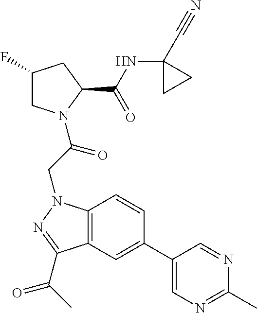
C1(F)CN(C(CN2C3=C(C(C(C)=O)=N2)C=C(C2=CN=C(C)N=C2)C=C3)=O)C(C(NC2(C#N)CC2)=O)C1
